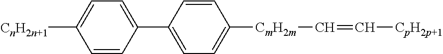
C1=CC(C2=CC=C([CmH2m]C=C[CpH2p+1])C=C2)=CC=C1[CnH2n+1]
